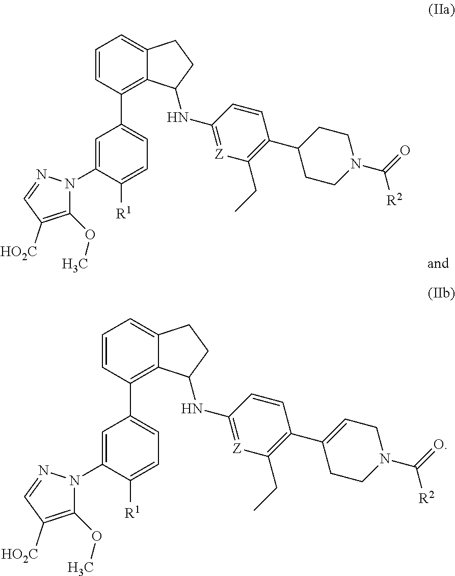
C1=CC(C2=CC=C([R1])C(N3C(OC)=C([HO2C])C=N3)=C2)=C2C(=C1)CCC2NC1=[Z]C(CC)=C(C2CCN(C([R2])=O)CC2)C=C1.C1=CC(C2=CC=C([R1])C(N3C(OC)=C([HO2C])C=N3)=C2)=C2C(=C1)CCC2NC1=[Z]C(CC)=C(C2=CCN(C([R2])=O)CC2)C=C1
